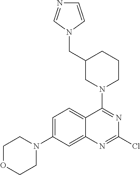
C1OCCN(C2=CC=C3C(=C2)N=C(Cl)N=C3N2CCCC(CN3C=CN=C3)C2)C1
